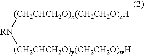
[(CH2CHCH2O)x(CH2CH2O)zH][RN][(CH2CHCH2O)y(CH2CH2O)wH]
